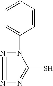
C1=CC=CC(N2C(S)=NN=N2)=C1
